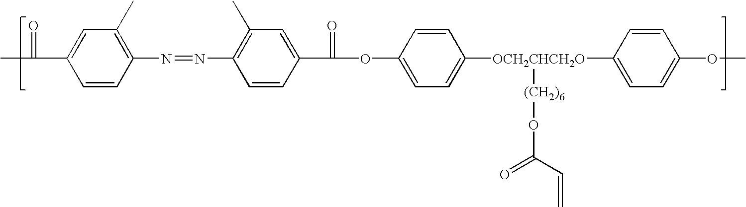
C(C1=CC(C)=C(N=NC2=C(C)C=C(C(OC3=CC=C([OCH2CHCH2O]([(CH2)6]OC(=O)C=C)C4=CC=C(OC)C=C4)C=C3)=O)C=C2)C=C1)(C)=O
